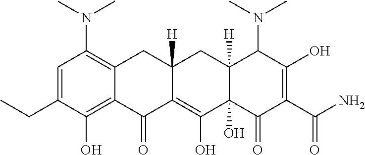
C1=C(CC)C(O)=C2C(=C1N(C)C)CC1([H])C(=C(O)C3(O)C([H])(C1)C(N(C)C)C(O)=C(C(N)=O)C3=O)C2=O
